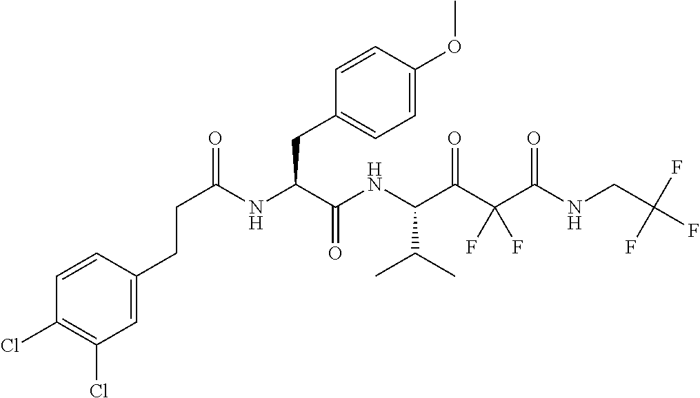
C(C(NC(C(NC(C(C(C(NCC(F)(F)F)=O)(F)F)=O)C(C)C)=O)CC1=CC=C(OC)C=C1)=O)CC1=CC(Cl)=C(Cl)C=C1
